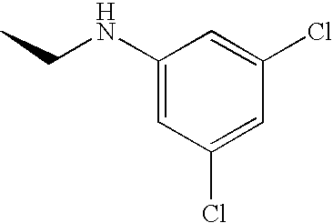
C1=C(Cl)C=C(Cl)C=C1NCC
